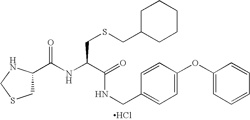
C1(C(NC(C(=O)NCC2=CC=C(OC3=CC=CC=C3)C=C2)CSCC2CCCCC2)=O)CSCN1.Cl
